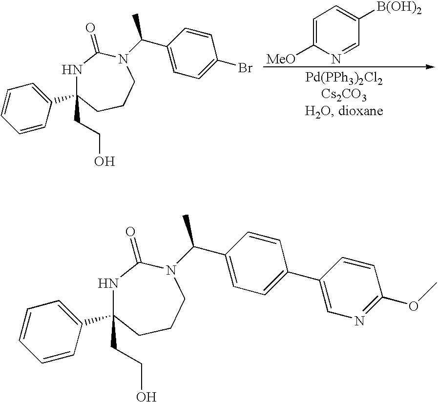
N1C(C2=CC=CC=C2)(CCO)CCCN(C(C2=CC=C(Br)C=C2)C)C1=O.C1=C([MeO])N=CC([B(OH)2])=C1.N1C(C2=CC=CC=C2)(CCO)CCCN(C(C2=CC=C(C3=CN=C(OC)C=C3)C=C2)C)C1=O
